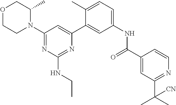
O1CCN(C2=NC(NCC)=NC(C3=CC(NC(C4=CC(C(C)(C)[CN])=NC=C4)=O)=CC=C3C)=C2)C(C)C1
